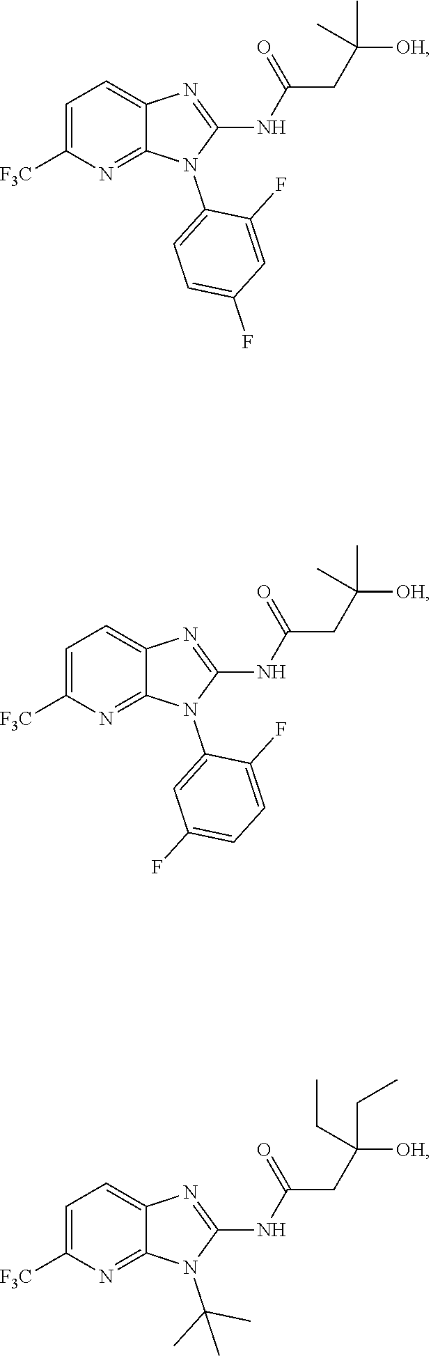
N(C1=NC2=CC=C([F3C])N=C2N1C1=CC=C(F)C=C1F)C(CC([OH])(C)C)=O.N(C1=NC2=CC=C([F3C])N=C2N1C1=CC(F)=CC=C1F)C(CC([OH])(C)C)=O.N(C1=NC2=CC=C([F3C])N=C2N1C(C)(C)C)C(CC([OH])(CC)CC)=O
